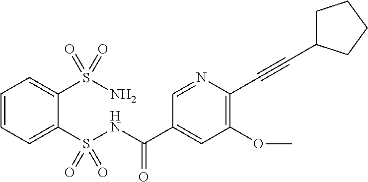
C1=CC=C(S(NC(C2=CC(OC)=C(C#CC3CCCC3)N=C2)=O)(=O)=O)C(S(N)(=O)=O)=C1
